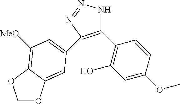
C1(C2=C(O)C=C(OC)C=C2)=C(C2=CC([MeO])=C3C(=C2)OCO3)N=NN1
